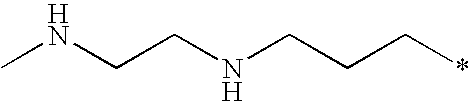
CNCCNCCC*
